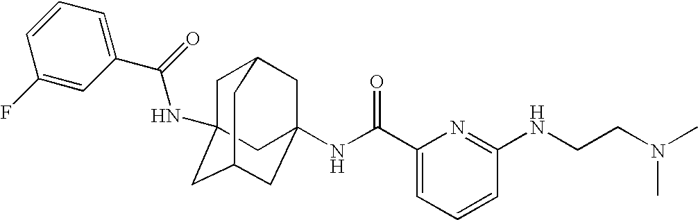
C1C2(NC(C3=CC=CC(F)=C3)=O)CC3CC(NC(C4=CC=CC(NCCN(C)C)=N4)=O)(CC1C3)C2
